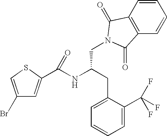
C1(Br)=CSC(C(NC(CC2=CC=CC=C2C(F)(F)F)CN2C(=O)C3=C(C=CC=C3)C2=O)=O)=C1
